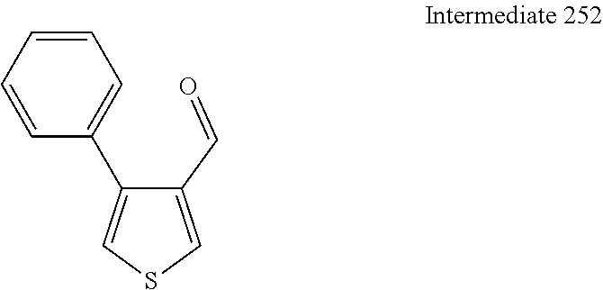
C1=CC=CC=C1C1=CSC=C1C=O
